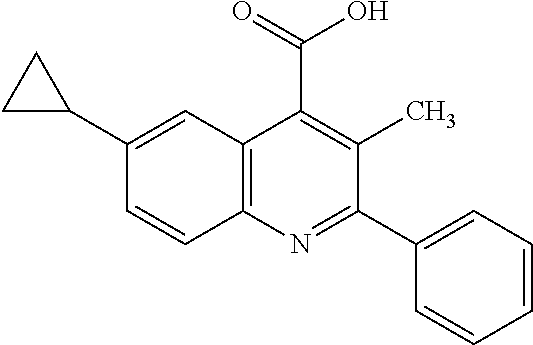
C1(C2=CC=CC=C2)=NC2=C(C(C(=O)O)=C1C)C=C(C1CC1)C=C2
